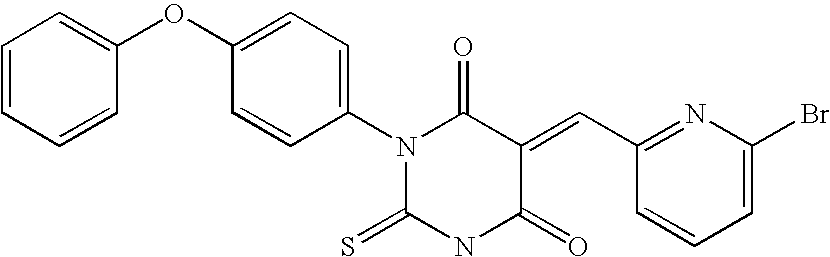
C1=CC=CC(OC2=CC=C(N3C(=S)NC(=O)C(=CC4=NC(Br)=CC=C4)C3=O)C=C2)=C1
